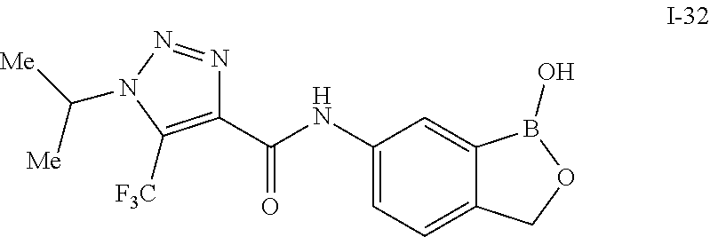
C1(C(NC2=CC=C3C(=C2)B(O)OC3)=O)=C([F3C])N(C([Me])[Me])N=N1
